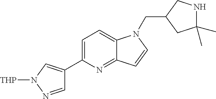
C1=C(C2=CN([THP])N=C2)N=C2C(=C1)N(CC1CC(C)(C)NC1)C=C2
